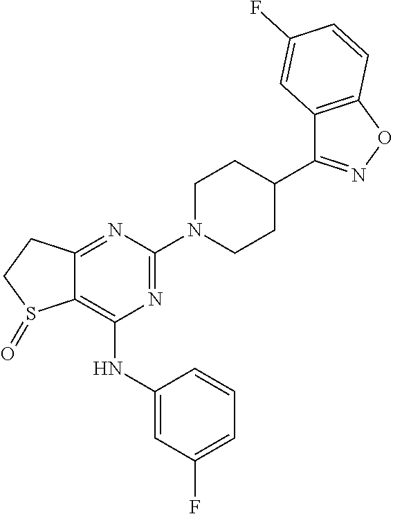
C12=NC(N3CCC(C4=NOC5=C4C=C(F)C=C5)CC3)=NC(NC3=CC(F)=CC=C3)=C1S(=O)CC2
